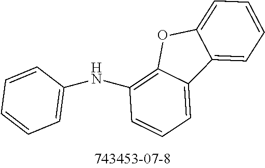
C1=C2C(=C(NC3=CC=CC=C3)C=C1)OC1=CC=CC=C21
